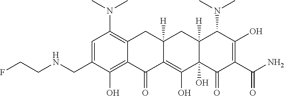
C1=C(CNCCF)C(O)=C2C(=C1N(C)C)CC1([H])C(=C(O)C3(O)C([H])(C1)C(N(C)C)C(O)=C(C(N)=O)C3=O)C2=O
